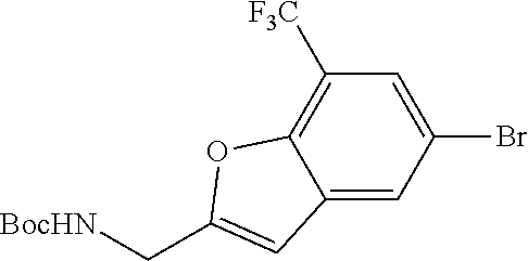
C12=CC(Br)=CC([F3C])=C1OC(C[BocHN])=C2
